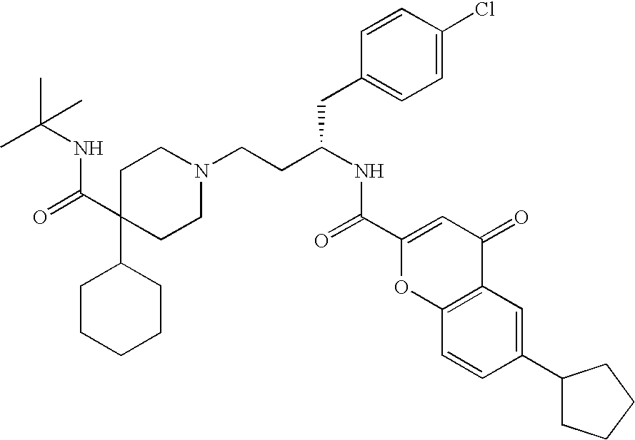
C1C(C(NC(C)(C)C)=O)(C2CCCCC2)CCN(CCC(CC2=CC=C(Cl)C=C2)NC(=O)C2=CC(=O)C3=C(O2)C=CC(C2CCCC2)=C3)C1
